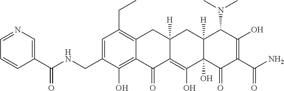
C(C1=C2C(=C(O)C(CNC(C3=CN=CC=C3)=O)=C1)C(=O)C1=C(O)C3(O)C([H])(CC1([H])C2)C(N(C)C)C(O)=C(C(N)=O)C3=O)C
